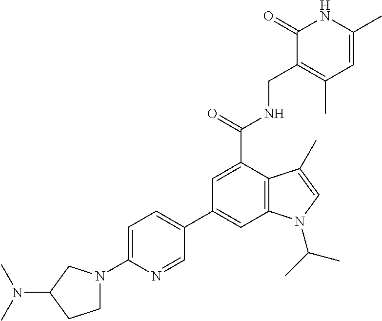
C1=C(C)NC(=O)C(CNC(C2=CC(C3=CC=C(N4CCC(N(C)C)C4)N=C3)=CC3=C2C(C)=CN3C(C)C)=O)=C1C
